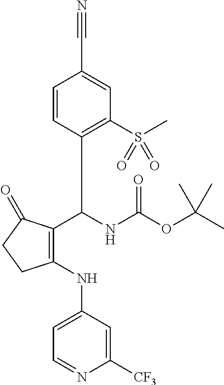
C1(C(NC(OC(C)(C)C)=O)C2=C(S(C)(=O)=O)C=C(C#N)C=C2)=C(NC2=CC=NC([CF3])=C2)CCC1=O
